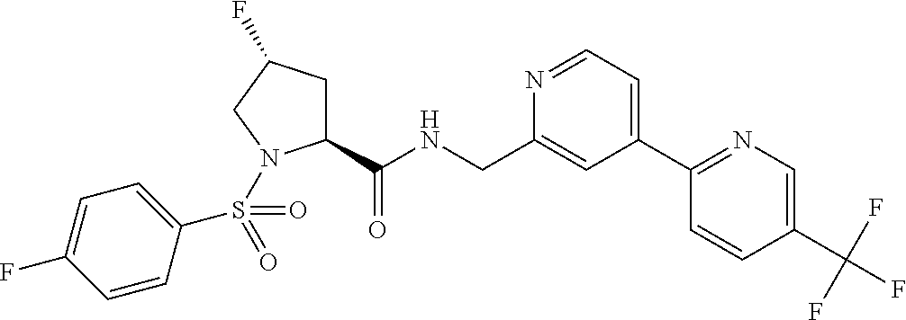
C1(C(NCC2=CC(C3=NC=C(C(F)(F)F)C=C3)=CC=N2)=O)CC(F)CN1S(C1=CC=C(F)C=C1)(=O)=O
